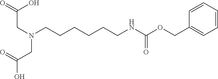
OC(CN(CCCCCCNC(OCC1=CC=CC=C1)=O)CC(O)=O)=O
